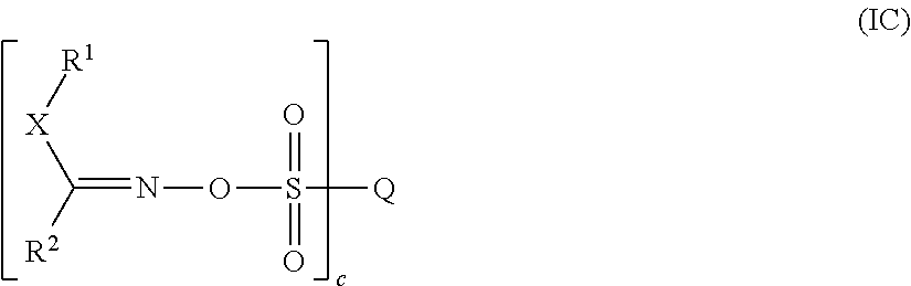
C(=NOS([Q])(=O)=O)([X][R1])[R2]
